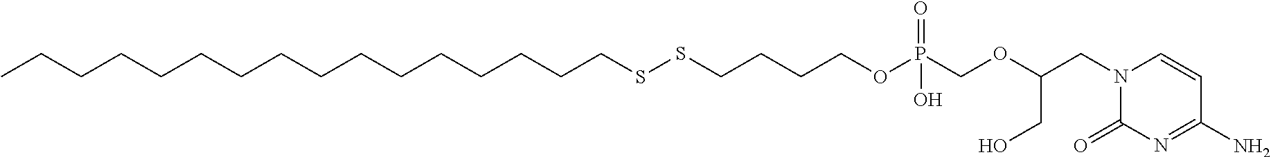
C(CCCCCCCCCCCCCSSCCCCOP(COC(CN1C(=O)N=C(N)C=C1)CO)(=O)O)CC
